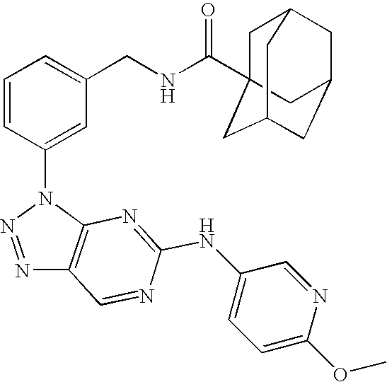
N1=NN(C2=CC(CNC(=O)C34CC5CC(CC(C3)C5)C4)=CC=C2)C2=C1C=NC(NC1=CC=C(OC)N=C1)=N2
